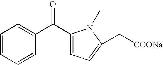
C1=CC=CC(C(C2=CC=C(C[COONa])N2C)=O)=C1
